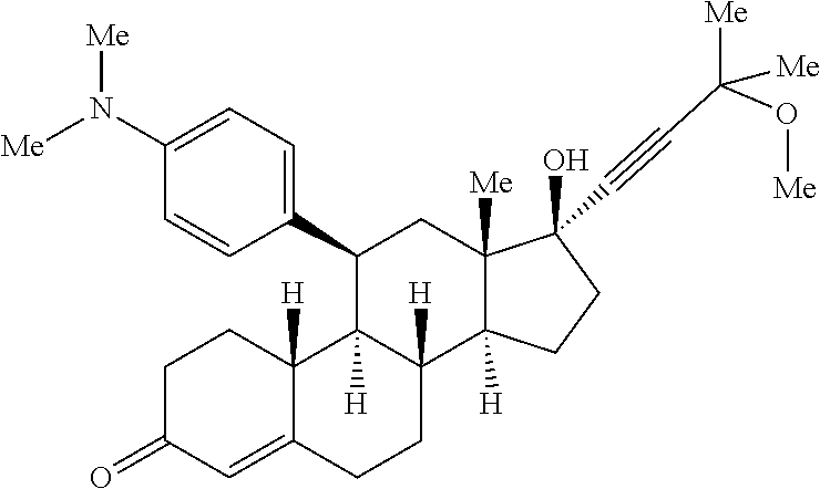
N(C1=CC=C(C2C3([H])C([H])(C4([H])C([Me])(C(C#CC(O[Me])([Me])[Me])(O)CC4)C2)CCC2=CC(=O)CCC23[H])C=C1)([Me])[Me]
